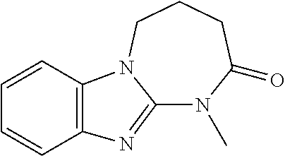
C12=NC3=C(N1CCCC(=O)N2C)C=CC=C3
